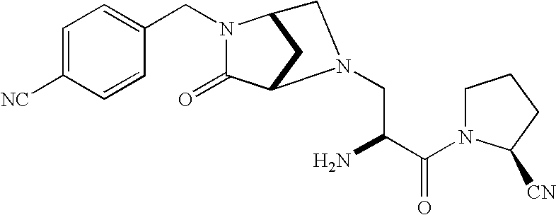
C1=C([NC])C=CC(CN2C(=O)C3CC2CN3CC(C(N2C([CN])CCC2)=O)N)=C1
